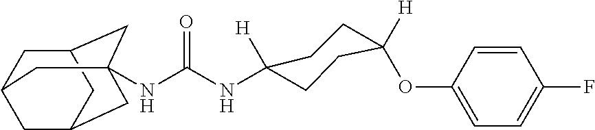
C1C2CC3(NC(NC4([H])CCC([H])(OC5=CC=C(F)C=C5)CC4)=O)CC(CC1C3)C2
